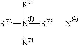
[R72][N+]([R71])([R73])[R74].[X]
